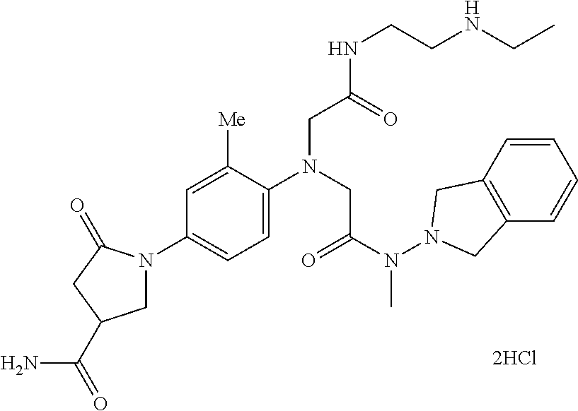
C1=C([Me])C(N(CC(N(N2CC3=C(C2)C=CC=C3)C)=O)CC(NCCNCC)=O)=CC=C1N1CC(C(=O)N)CC1=O
